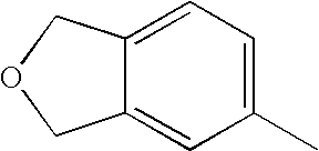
C1(C)=CC=C2C(=C1)COC2
